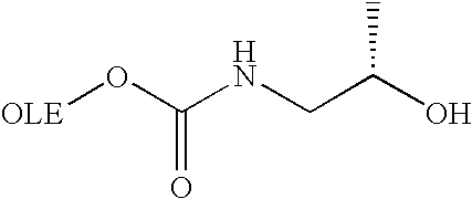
[OLE]OC(NCC(O)C)=O
